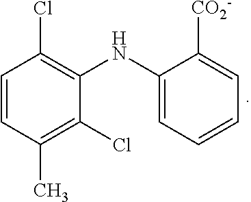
C1=CC(C)=C(Cl)C(NC2=CC=CC=C2[CO2-])=C1Cl
